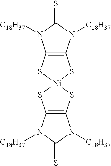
C12=C(N([C18H37])C(=S)N1[C18H37])S[Ni]1(S2)SC2=C(S1)N([C18H37])C(=S)N2[C18H37]
